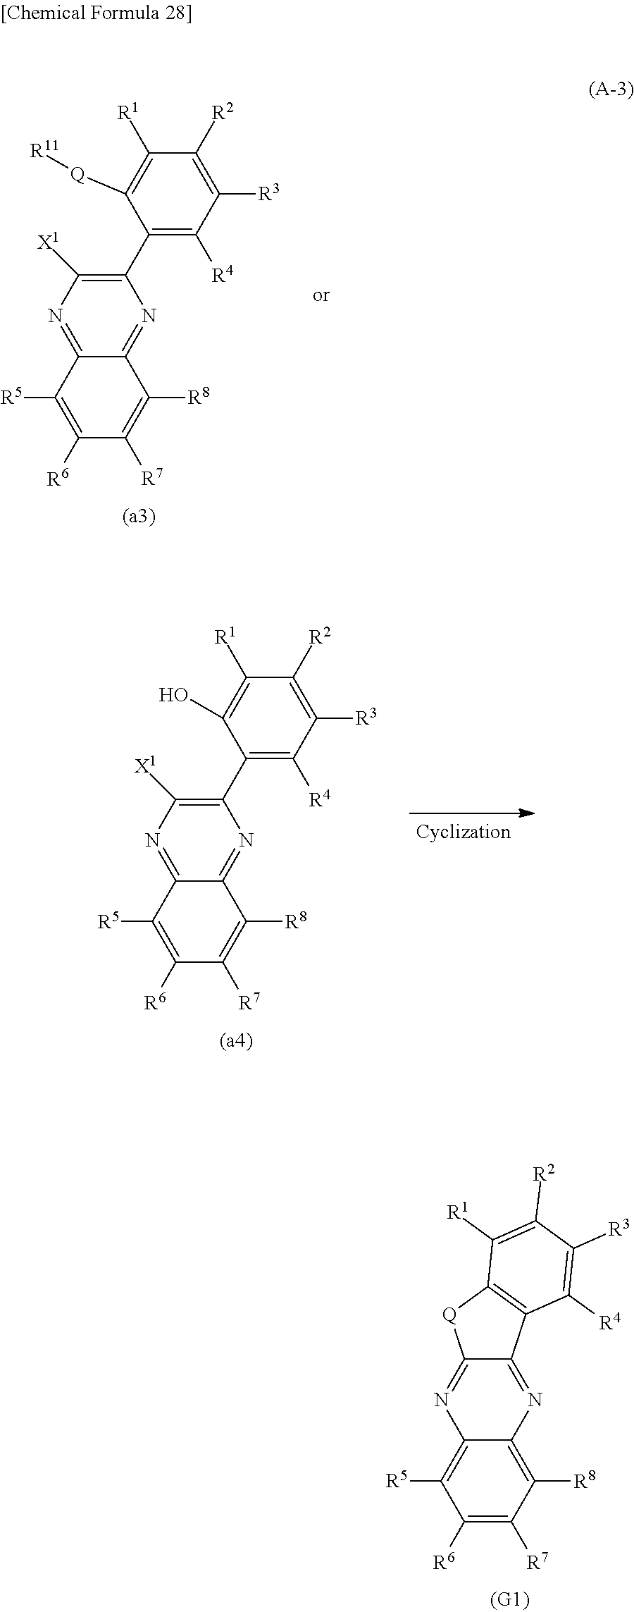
C1(C2=C([R4])C([R3])=C([R2])C([R1])=C2O)=C([X1])N=C2C(=N1)C([R8])=C([R7])C([R6])=C2[R5].C12=NC3=C([R8])C([R7])=C([R6])C([R5])=C3N=C1[Q]C1=C2C([R4])=C([R3])C([R2])=C1[R1].C1(C2=C([R4])C([R3])=C([R2])C([R1])=C2[Q][R11])=C([X1])N=C2C(=N1)C([R8])=C([R7])C([R6])=C2[R5]
